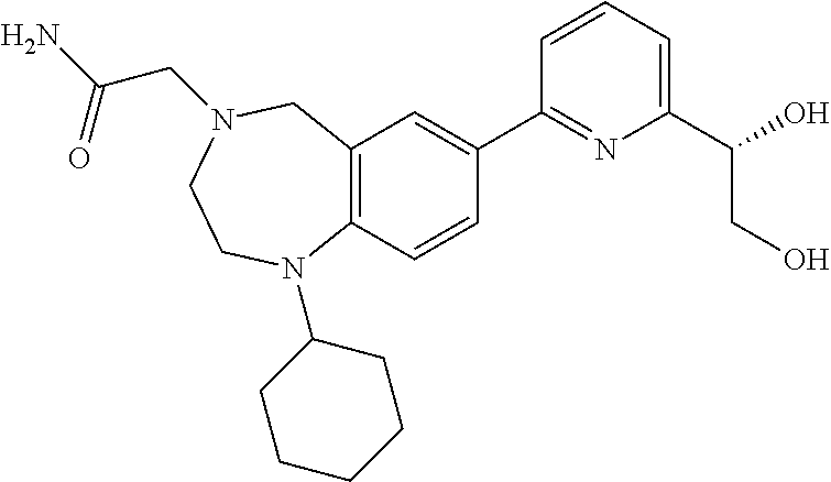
C12=C(C=CC(C3=NC(C(O)CO)=CC=C3)=C1)N(C1CCCCC1)CCN(CC(N)=O)C2
